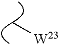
C[W23]
